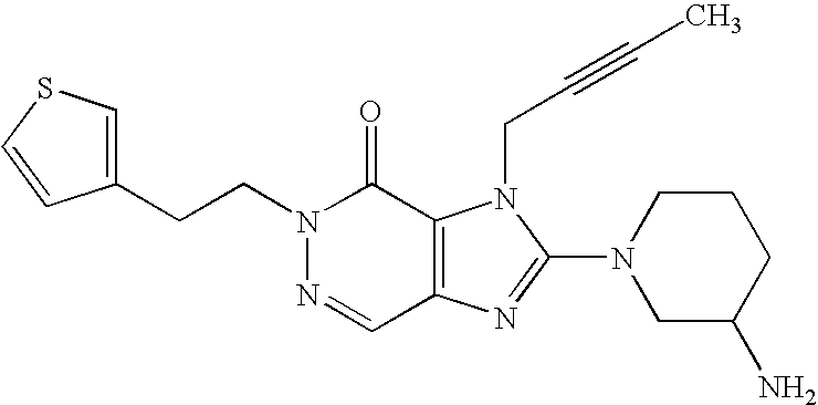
C(N1N=CC2=C(C1=O)N(CC#CC)C(N1CC(N)CCC1)=N2)CC1=CSC=C1
